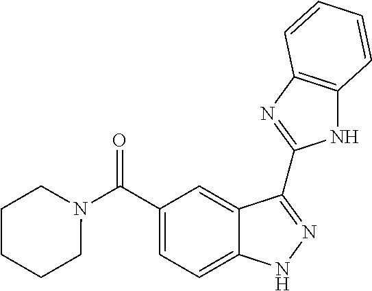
C1(C(N2CCCCC2)=O)=CC=C2C(=C1)C(C1=NC3=C(N1)C=CC=C3)=NN2
